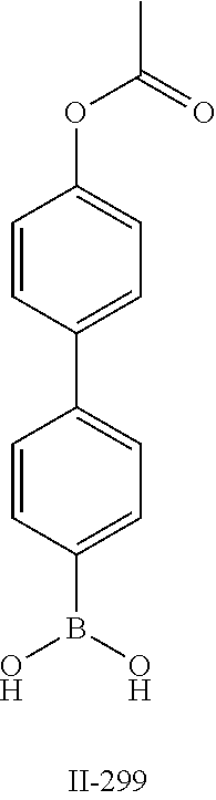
C1=CC(B(O)O)=CC=C1C1=CC=C(OC(C)=O)C=C1
